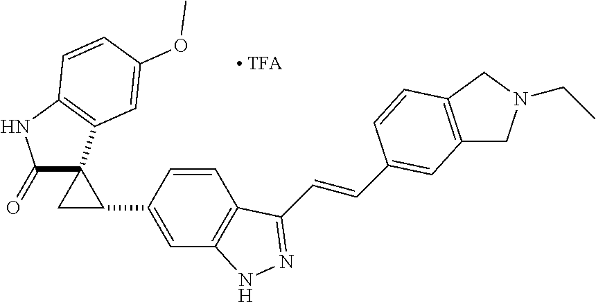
C12=C(C=C(C3CC34C(=O)NC3=C4C=C(OC)C=C3)C=C1)NN=C2C=CC1=CC2=C(CN(CC)C2)C=C1
